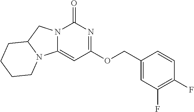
C1(F)=C(F)C=C(COC2=NC(=O)N3C(=C2)N2C(C3)CCCC2)C=C1
